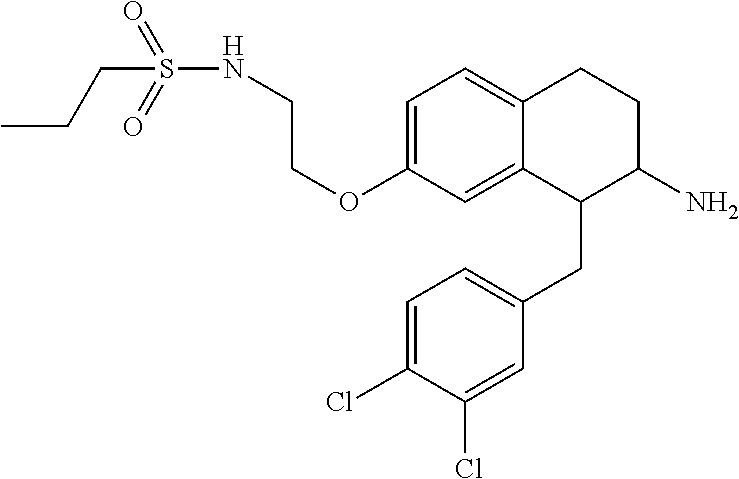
C1=C(OCCNS(=O)(=O)CCC)C=C2C(=C1)CCC(N)C2CC1=CC=C(Cl)C(Cl)=C1
